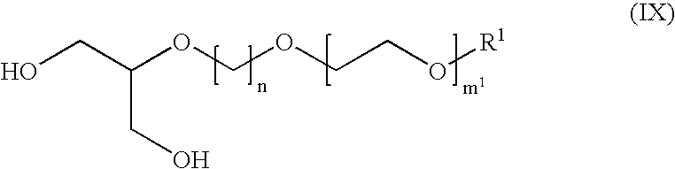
OCC(OCOCCO[R1])CO
